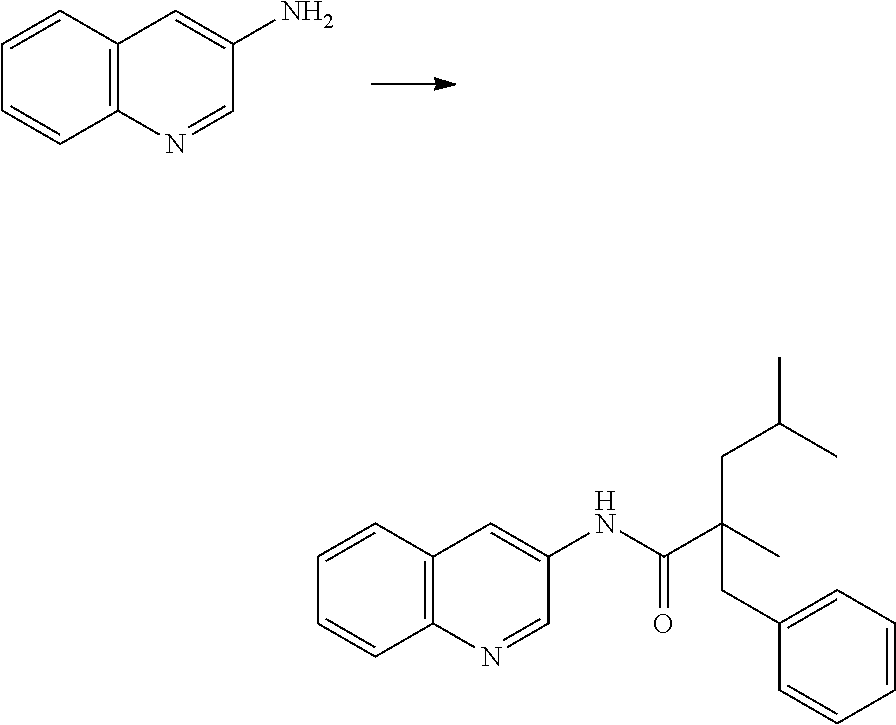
C12=C(C=CC=C1)C=C(N)C=N2.C1=CC=C(CC(CC(C)C)(C(NC2=CC3=C(C=CC=C3)N=C2)=O)C)C=C1
